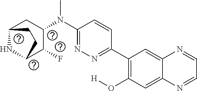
N1=C(N(C)C2C(F)C3NC(C2)CC3)C=CC(C2=C(O[H])C=C3C(=C2)N=CC=N3)=N1
